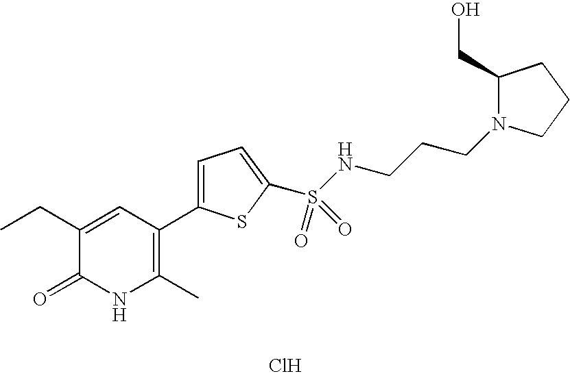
Cl.C1(CC)=CC(C2=CC=C(S(=O)(=O)NCCCN3C(CO)CCC3)S2)=C(C)NC1=O
